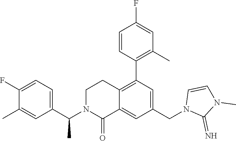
C1(C2=C3C(=CC(CN4C(=N)N(C)C=C4)=C2)C(=O)N(C(C2=CC=C(F)C(C)=C2)C)CC3)=C(C)C=C(F)C=C1
